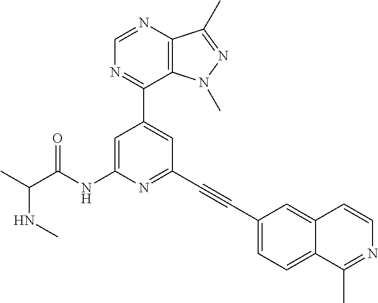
N(C)C(C)C(NC1=CC(C2=NC=NC3=C2N(C)N=C3C)=CC(C#CC2=CC=C3C(=C2)C=CN=C3C)=N1)=O
